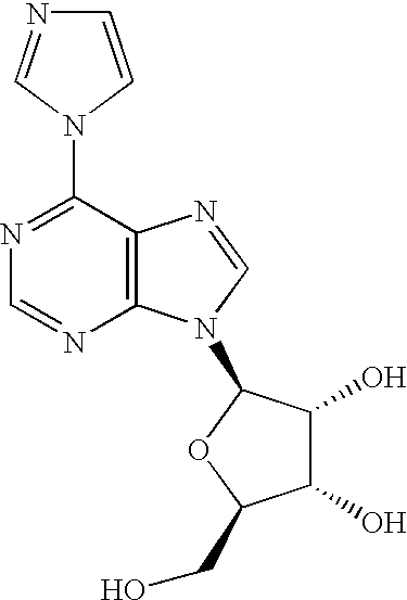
N1=C(N2C=NC=C2)C2=C(N=C1)N(C1C(O)C(O)C(CO)O1)C=N2
